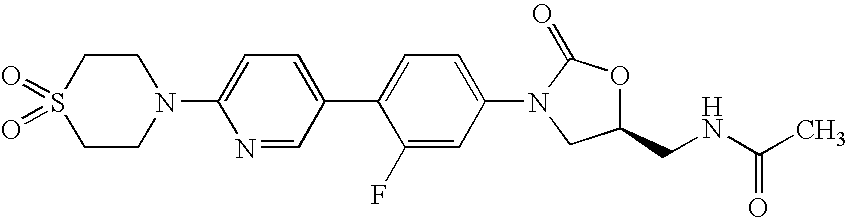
C1(N2C(=O)OC(CNC(C)=O)C2)=CC=C(C2=CC=C(N3CCS(=O)(=O)CC3)N=C2)C(F)=C1
